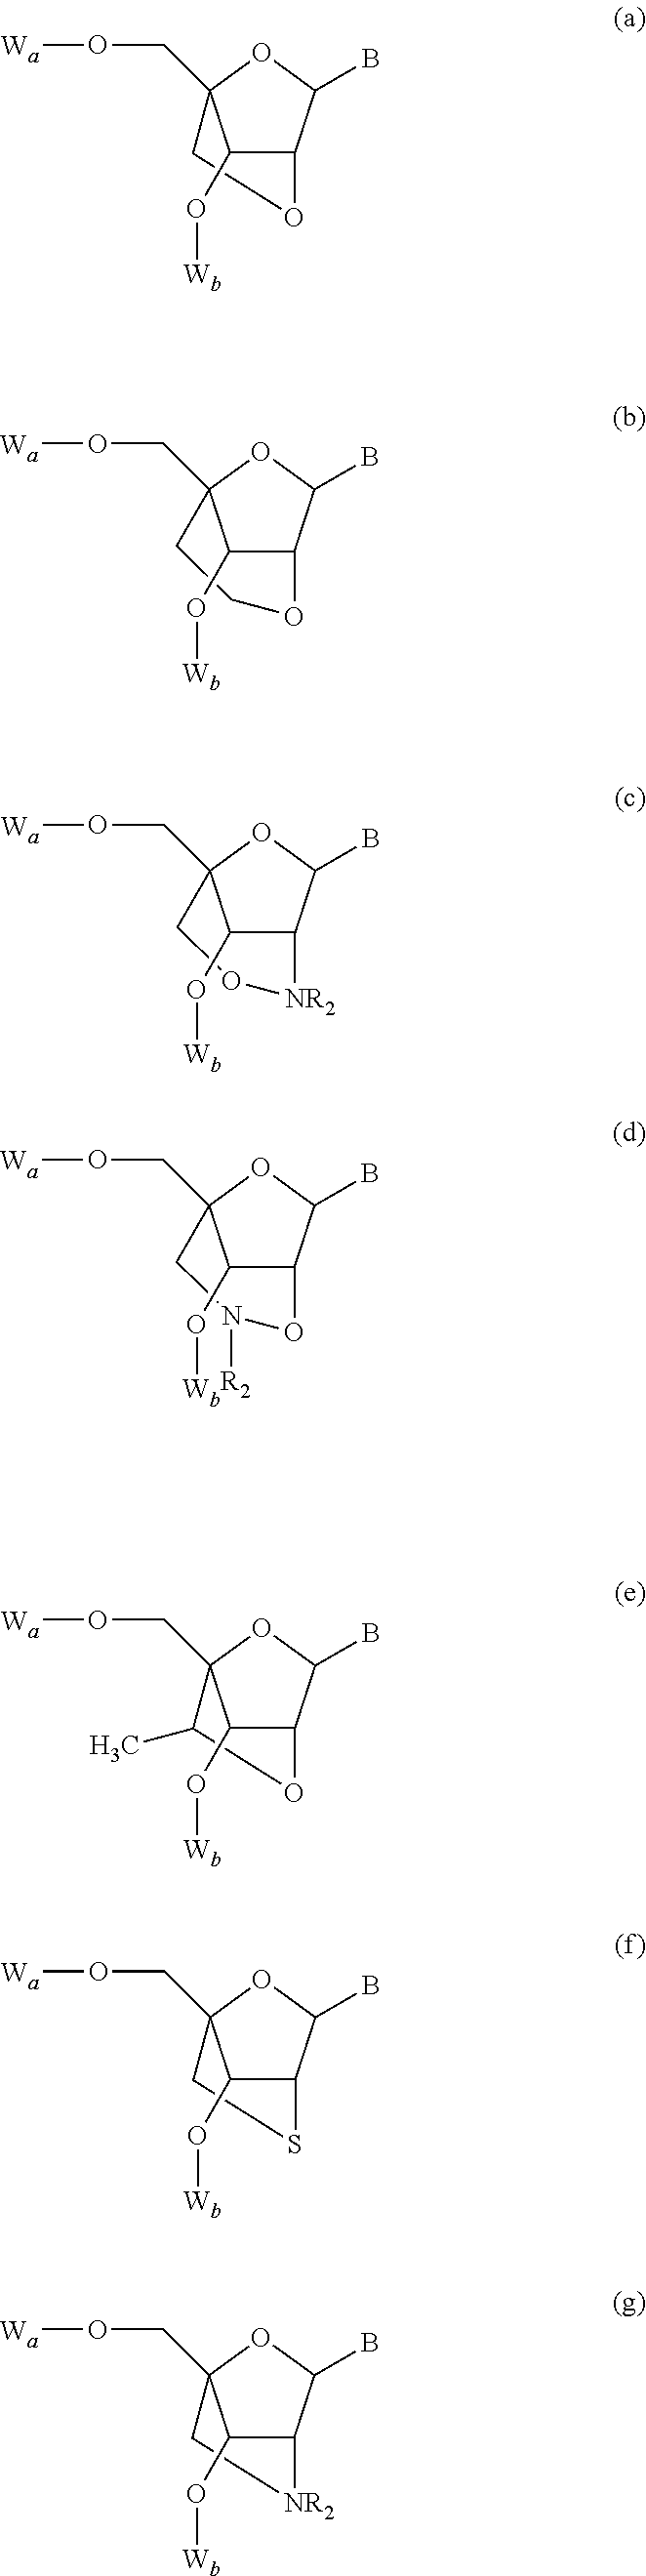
C1C2(CO[Wa])C(O[Wb])C(C(B)O2)O1.C1COC2C(O[Wb])C1(CO[Wa])OC2B.C1O[NR2]C2C(O[Wb])C1(CO[Wa])OC2B.C1N([R2])OC2C(O[Wb])C1(CO[Wa])OC2B.C1(C)C2(CO[Wa])C(O[Wb])C(C(B)O2)O1.C1C2(CO[Wa])C(O[Wb])C(C(B)O2)S1.C1C2(CO[Wa])C(O[Wb])C(C(B)O2)[NR2]1
